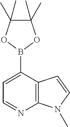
C1(C)(C)C(C)(C)OB(C2=CC=NC3=C2C=CN3C)O1
